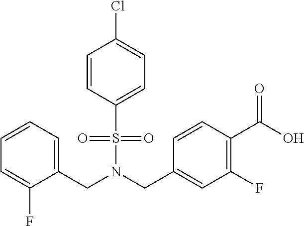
C1=CC(S(N(CC2=CC=CC=C2F)CC2=CC(F)=C(C(O)=O)C=C2)(=O)=O)=CC=C1Cl
